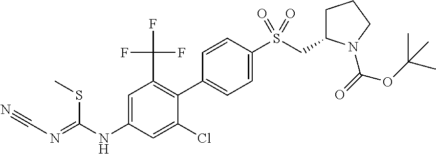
C1=C(S(CC2CCCN2C(OC(C)(C)C)=O)(=O)=O)C=CC(C2=C(C(F)(F)F)C=C(NC(=NC#N)SC)C=C2Cl)=C1
